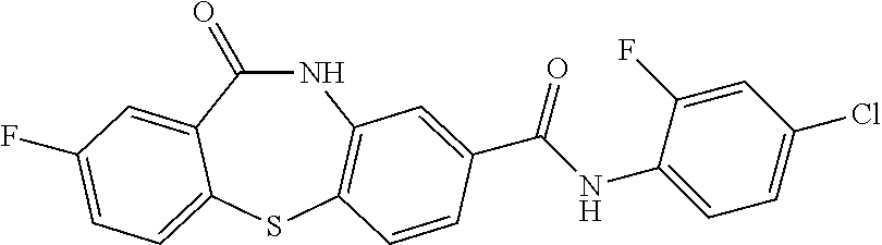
C1(=O)NC2=C(SC3=CC=C(F)C=C13)C=CC(C(NC1=CC=C(Cl)C=C1F)=O)=C2
